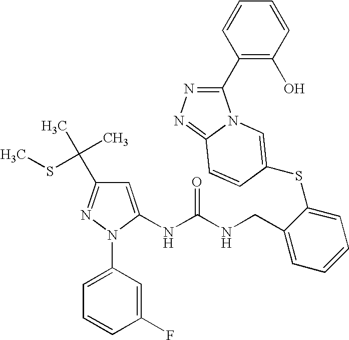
C1=C(NC(NCC2=CC=CC=C2SC2=CN3C(C4=C(O)C=CC=C4)=NN=C3C=C2)=O)N(C2=CC=CC(F)=C2)N=C1C(C)(C)SC
